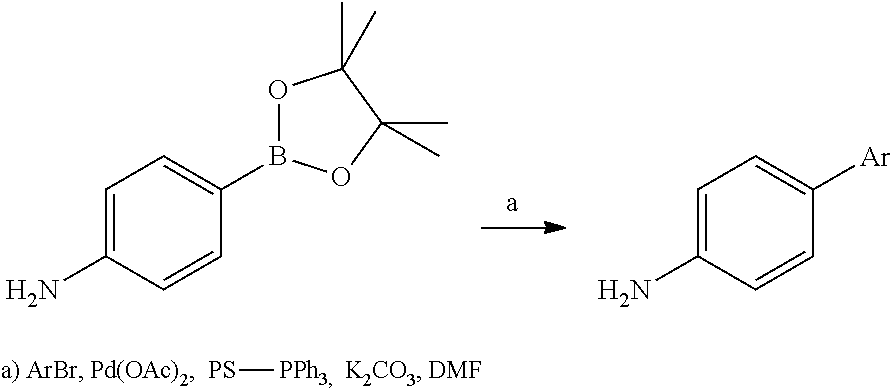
C1=C(N)C=CC(B2OC(C)(C)C(C)(C)O2)=C1.C1=C(N)C=CC([Ar])=C1.[PS][PPh3]
